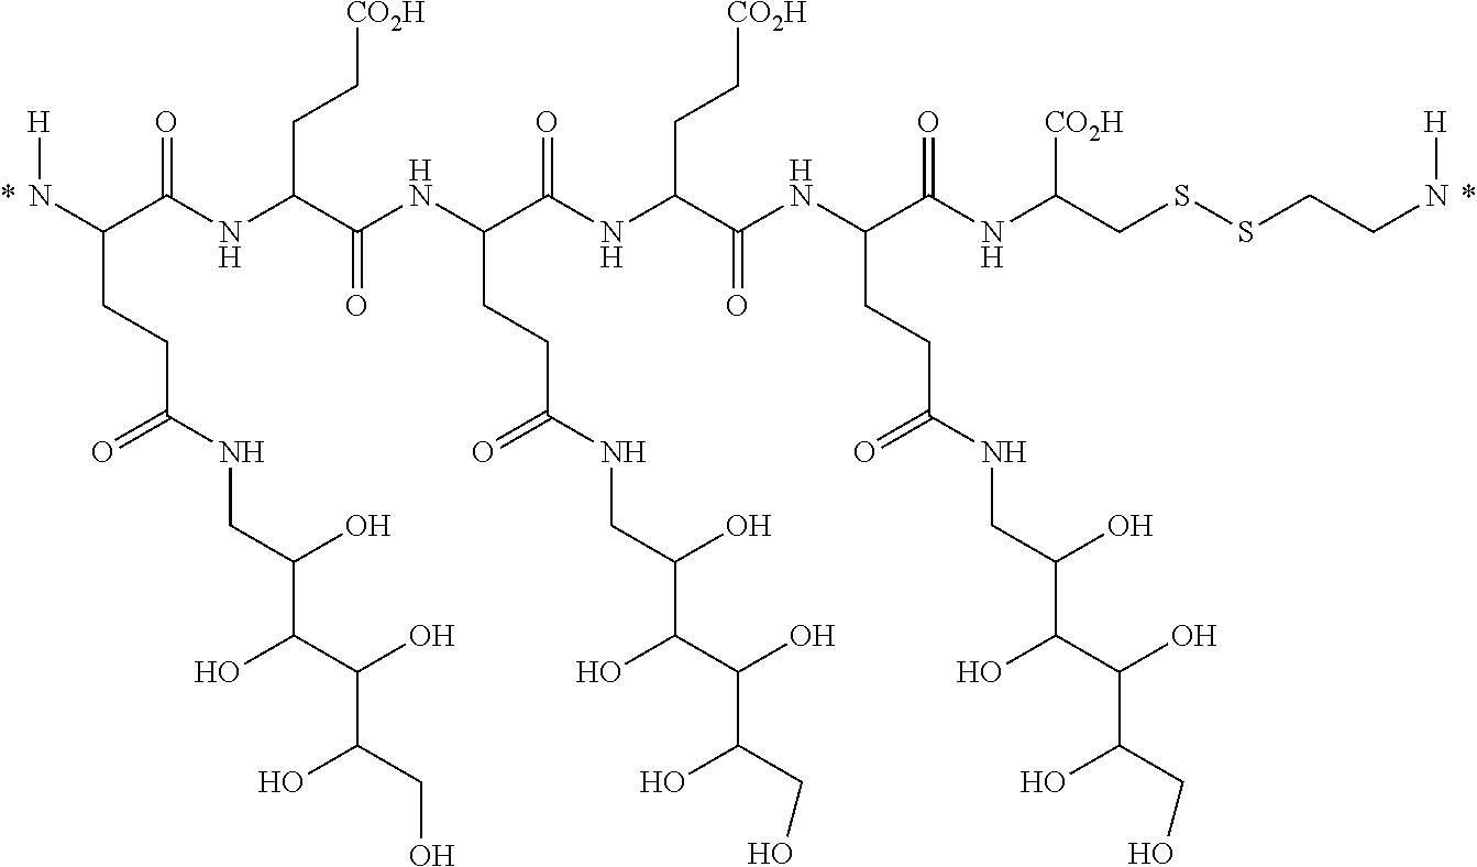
N(C(C(NC(C(NC(C(NC(C(NC(C(NC(CSSCCN[H])[CO2H])=O)CCC(NCC(C(O)C(O)C(CO)O)O)=O)=O)CC[CO2H])=O)CCC(NCC(C(O)C(O)C(CO)O)O)=O)=O)CC[CO2H])=O)CCC(NCC(C(O)C(O)C(CO)O)O)=O)[H].*.*
